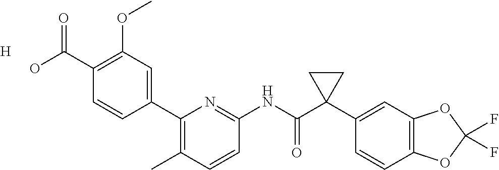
C1(C2=CC(OC)=C(C(O)=O)C=C2)=C(C)C=CC(NC(C2(C3=CC4=C(C=C3)OC(F)(F)O4)CC2)=O)=N1.[H]
